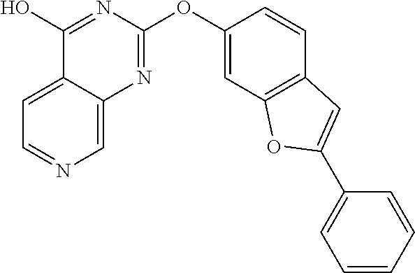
C1=C2C(=CN=C1)N=C(OC1=CC3=C(C=C1)C=C(C1=CC=CC=C1)O3)N=C2O
